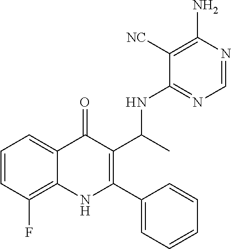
C1=CC(F)=C2C(=C1)C(=O)C(C(C)NC1=NC=NC(N)=C1[NC])=C(C1=CC=CC=C1)N2
